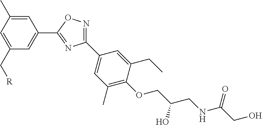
C1=C(C)C=C(C[R])C=C1C1=NC(C2=CC(C)=C(OCC(CNC(CO)=O)O)C(CC)=C2)=NO1
